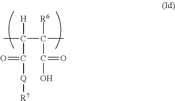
[H]C(C([R6])(C)C(=O)O)(C)C(=O)[Q][R7]
